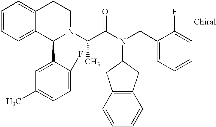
C1=CC=C2C(=C1)CCN(C(C(N(CC1=CC=CC=C1F)C1CC3=C(C1)C=CC=C3)=O)C)C2C1=CC(C)=CC=C1F
